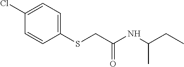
C1(SCC(NC(CC)C)=O)=CC=C(Cl)C=C1
